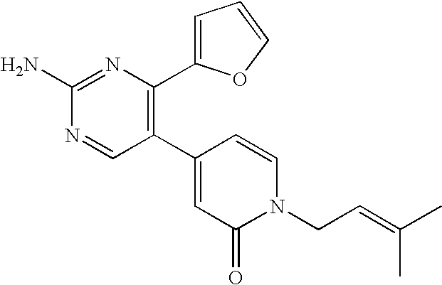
C1(N)=NC(C2=CC=CO2)=C(C2=CC(=O)N(CC=C(C)C)C=C2)C=N1
